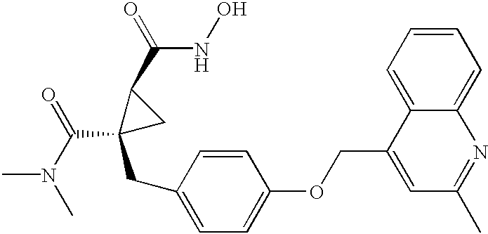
C(C1(CC2=CC=C(OCC3=CC(C)=NC4=CC=CC=C34)C=C2)CC1C(NO)=O)(N(C)C)=O
